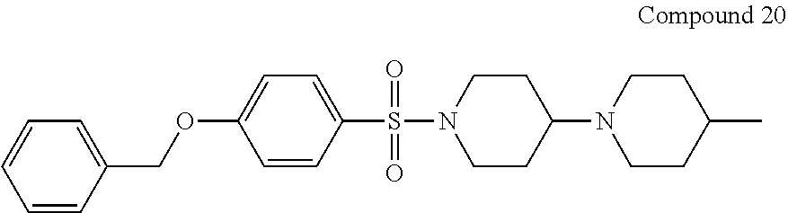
C1=CC(S(N2CCC(N3CCC(C)CC3)CC2)(=O)=O)=CC=C1OCC1=CC=CC=C1
